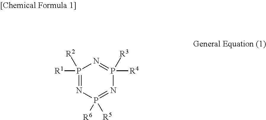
P1([R1])([R2])=NP([R6])([R5])=NP([R4])([R3])=N1
